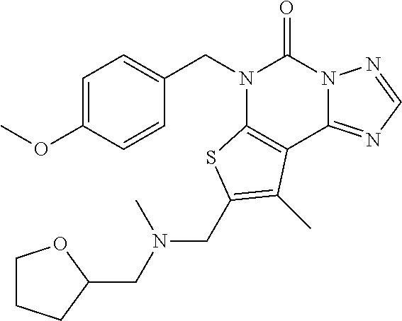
C1=C(OC)C=CC(CN2C3=C(C4=NC=NN4C2=O)C(C)=C(CN(CC2OCCC2)C)S3)=C1
